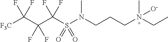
C(C(C(S(N(CCCN(CC)(C)[O-])C)(=O)=O)(F)F)(F)F)([F3C])(F)F
